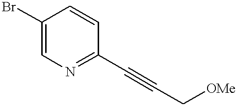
C1(Br)=CN=C(C#CC[OMe])C=C1
